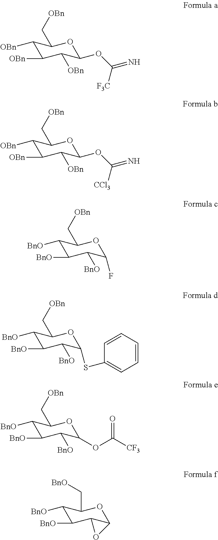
C1([OBn])C([OBn])C([OBn])C(OC(=N)[F3C])OC1C[OBn].C1([OBn])C([OBn])C([OBn])C(OC(=N)[CCl3])OC1C[OBn].C1([BnO])C([BnO])C([BnO])C(F)OC1C[OBn].C1([BnO])C([BnO])C([BnO])C(SC2=CC=CC=C2)OC1C[OBn].C1([BnO])C([BnO])C([BnO])C(OC([CF3])=O)OC1C[OBn].C1([BnO])C([BnO])C2C(OC1C[BnO])O2
